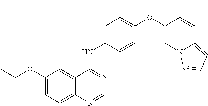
C12=CC=C(OCC)C=C1C(NC1=CC(C)=C(OC3=CN4C(=CC=N4)C=C3)C=C1)=NC=N2
